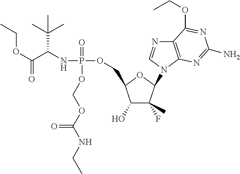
C(C(NP(OCC1C(O)C(F)(C)C(N2C=NC3=C2N=C(N)N=C3OCC)O1)(=O)OCOC(NCC)=O)C(C)(C)C)(=O)OCC
